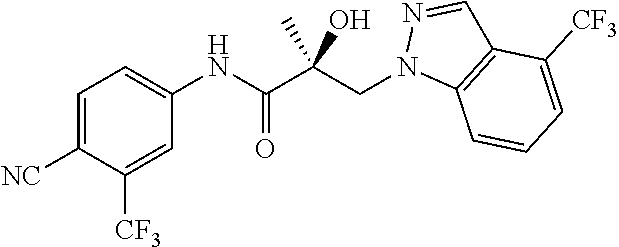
C1=C([NC])C([CF3])=CC(NC(C(CN2C3=C(C=N2)C([CF3])=CC=C3)(O)C)=O)=C1
